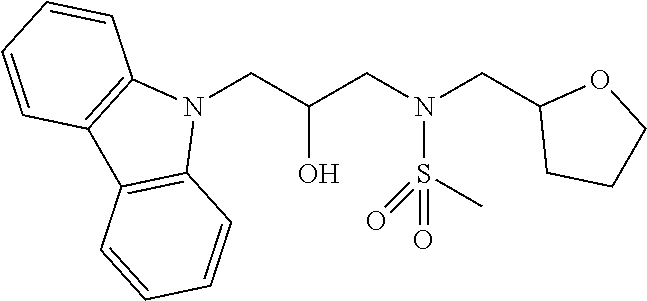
N1(CC(CN(CC2CCCO2)S(C)(=O)=O)O)C2=C(C3=C1C=CC=C3)C=CC=C2
